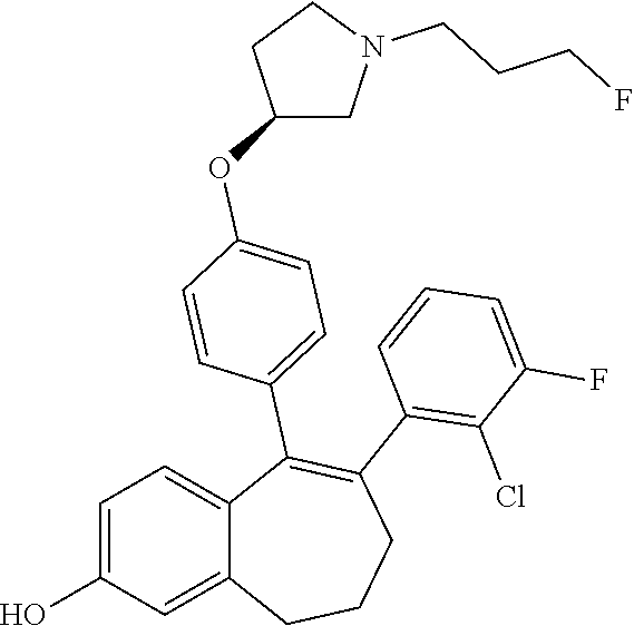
C1=C(O)C=C2C(=C1)C(C1=CC=C(OC3CN(CCCF)CC3)C=C1)=C(C1=C(Cl)C(F)=CC=C1)CCC2
